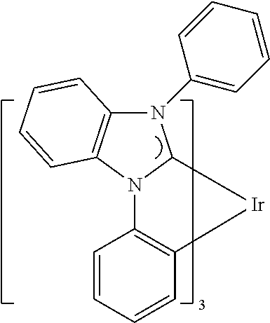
C12=C(C=CC=C1)[Ir]C1N(C3=CC=CC=C3)C3=C(N21)C=CC=C3
